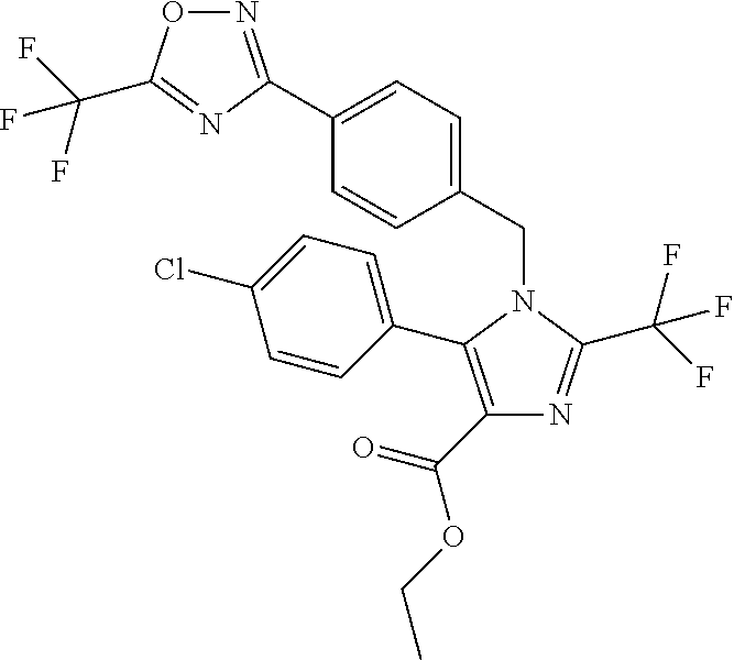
N1=C(C2=CC=C(CN3C(C4=CC=C(Cl)C=C4)=C(C(=O)OCC)N=C3C(F)(F)F)C=C2)N=C(C(F)(F)F)O1
